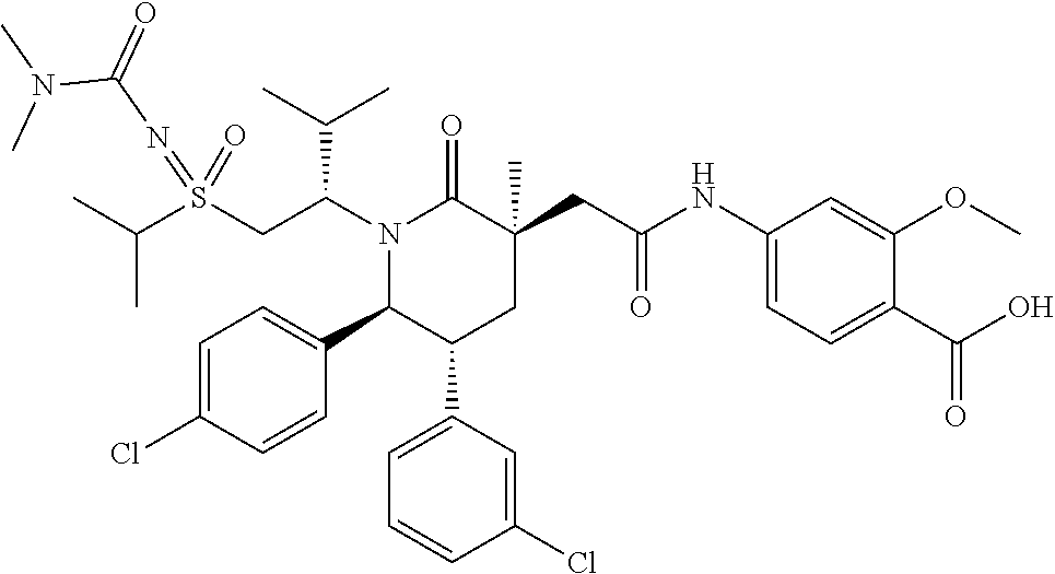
S(CC(N1C(=O)C(CC(=O)NC2=CC=C(C(O)=O)C(OC)=C2)(C)CC(C2=CC=CC(Cl)=C2)C1C1=CC=C(Cl)C=C1)C(C)C)(=NC(N(C)C)=O)(=O)C(C)C
